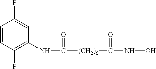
N(C([(CH2)6]C(NO)=O)=O)C1=C(F)C=CC(F)=C1
